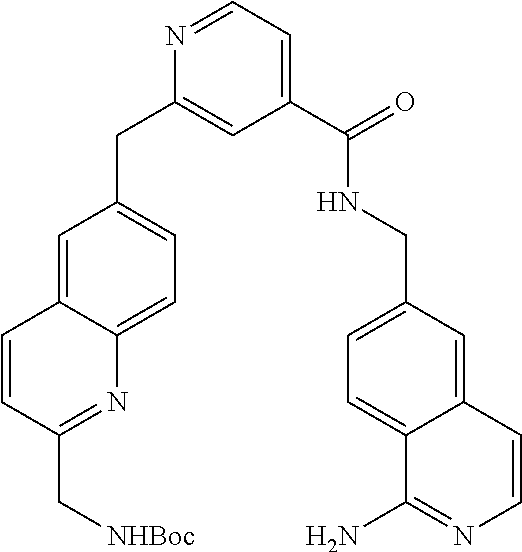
C1=C2C(=CC=C1CC1=CC(C(=O)NCC3=CC=C4C(=C3)C=CN=C4N)=CC=N1)N=C(C[NHBoc])C=C2
